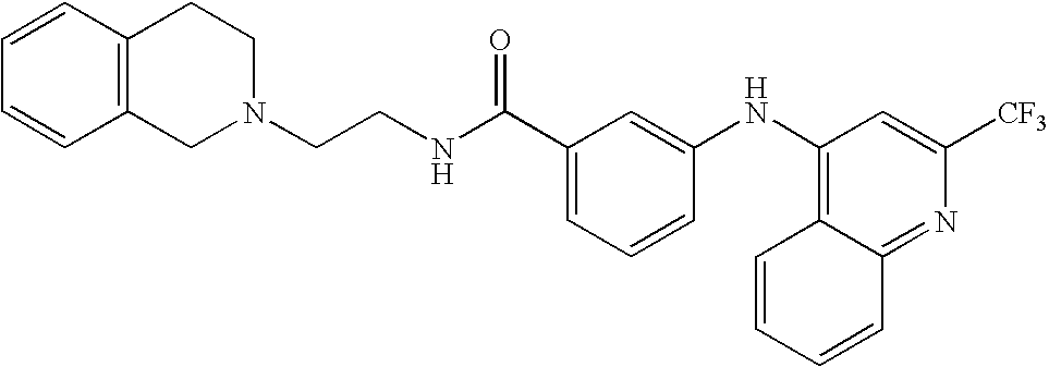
C1=CC2=C(C=C1)CCN(CCNC(C1=CC=CC(NC3=C4C(=NC([CF3])=C3)C=CC=C4)=C1)=O)C2
